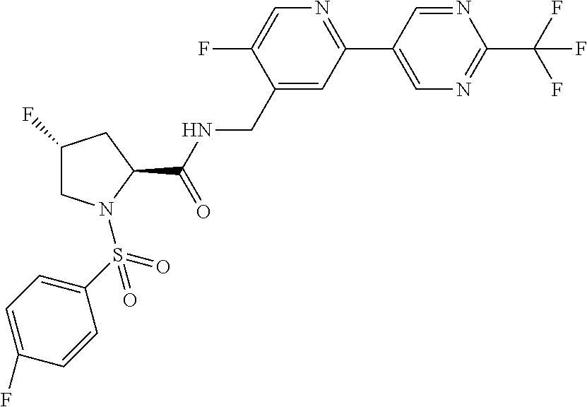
C1(F)CN(S(=O)(=O)C2=CC=C(F)C=C2)C(C(NCC2=CC(C3=CN=C(C(F)(F)F)N=C3)=NC=C2F)=O)C1
